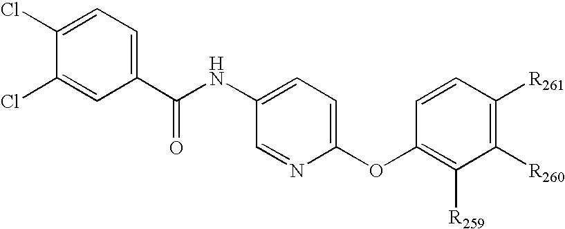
C1(C(NC2=CC=C(OC3=C([R259])C([R260])=C([R261])C=C3)N=C2)=O)=CC=C(Cl)C(Cl)=C1
